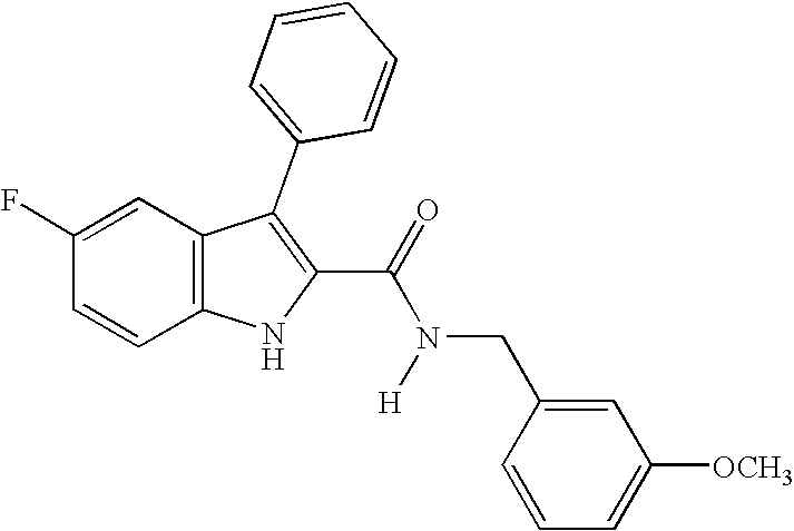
C1=C(F)C=CC2=C1C(C1=CC=CC=C1)=C(C(=O)N(CC1=CC([OCH3])=CC=C1)[H])N2
